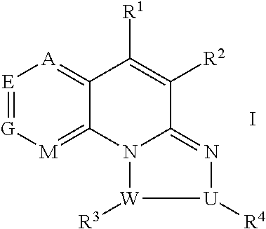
[E]1=[G][M]=C2C(=[A]1)C([R1])=C([R2])C1=N[U]([R4])[W]([R3])N21.I
